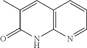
C12=C(N=CC=C1)NC(=O)C(C)=C2
